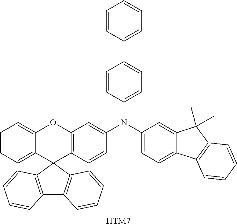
[HTM7].C1=CC=C2C(=C1)OC1=C(C23C2=C(C4=C3C=CC=C4)C=CC=C2)C=CC(N(C2=CC=C(C3=CC=CC=C3)C=C2)C2=CC=C3C(=C2)C(C)(C)C2=C3C=CC=C2)=C1
